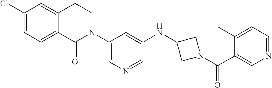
C1(Cl)=CC=C2C(=C1)CCN(C1=CN=CC(NC3CN(C(C4=CN=CC=C4C)=O)C3)=C1)C2=O
